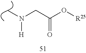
CN(CC(O[R25])=O)[H]
